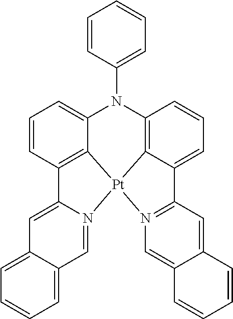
N1(C2=CC=CC=C2)C2=C3C(=CC=C2)C2=N([Pt]34C3=C(C=CC=C13)C1=CC3=CC=CC=C3C=N14)C=C1C(=C2)C=CC=C1
